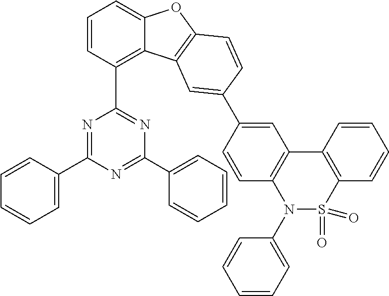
C1=CC(C2=NC(C3=CC=CC=C3)=NC(C3=CC=CC=C3)=N2)=C2C(=C1)OC1=C2C=C(C2=CC3=C(C=C2)N(C2=CC=CC=C2)S(=O)(=O)C2=C3C=CC=C2)C=C1
